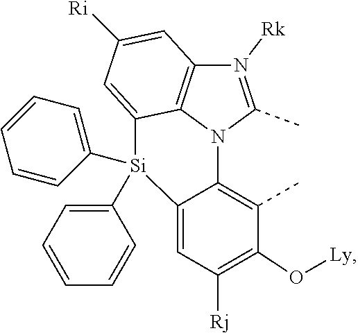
C12=C(C)C(O[Ly])=C([Rj])C=C1[Si](C1=CC=CC=C1)(C1=CC=CC=C1)C1=CC([Ri])=CC3=C1N2C(C)=N3[Rk]
